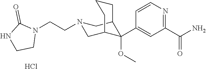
C1(C(N)=O)=NC=CC(C2(OC)C3CN(CCN4C(=O)NCC4)CC2CCC3)=C1.Cl
